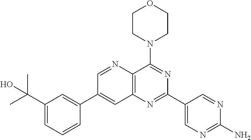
C1=CC(C2=CC3=C(C(N4CCOCC4)=NC(C4=CN=C(N)N=C4)=N3)N=C2)=CC(C(C)(C)O)=C1
